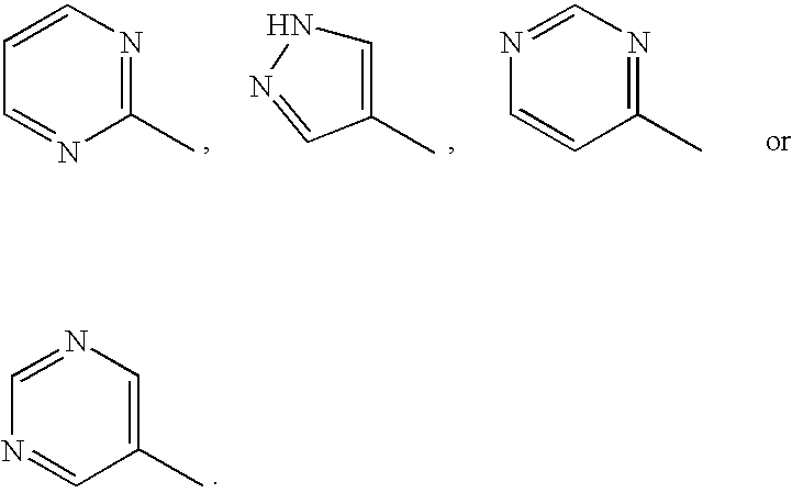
C1(C)=NC=CC=N1.C1=C(C)C=NN1.C1(C)=NC=NC=C1.C1(C)=CN=CN=C1
